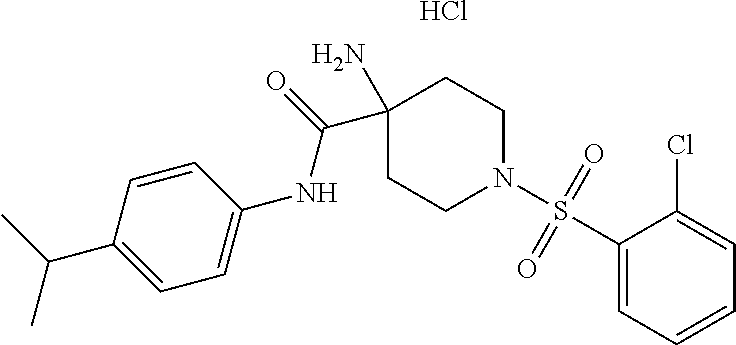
CC(C1=CC=C(NC(=O)C2(N)CCN(S(C3=CC=CC=C3Cl)(=O)=O)CC2)C=C1)C.Cl
